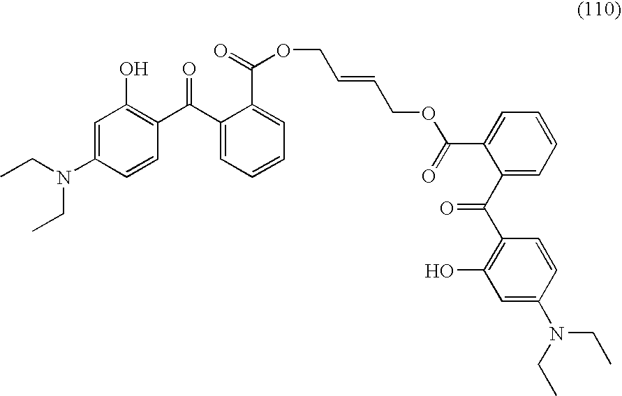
C1=C(N(CC)CC)C=CC(C(C2=CC=CC=C2C(=O)OCC=CCOC(C2=CC=CC=C2C(C2=C(O)C=C(N(CC)CC)C=C2)=O)=O)=O)=C1O
